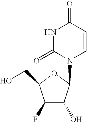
C1(F)C(O)C(N2C=CC(=O)NC2=O)OC1CO
